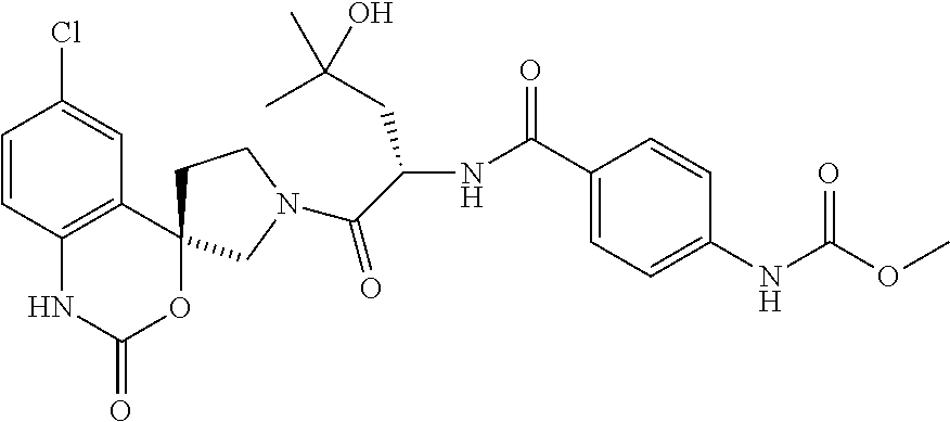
C1=CC2=C(C=C1Cl)C1(OC(=O)N2)CCN(C(C(NC(C2=CC=C(NC(OC)=O)C=C2)=O)CC(C)(C)O)=O)C1
